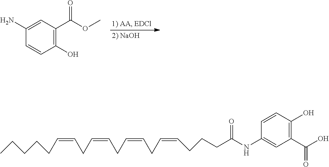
C1=C(N)C=CC(O)=C1C(OC)=O.C(C=CCC=CCC=CCC=CCCCC(NC1=CC(C(O)=O)=C(O)C=C1)=O)CCCC
